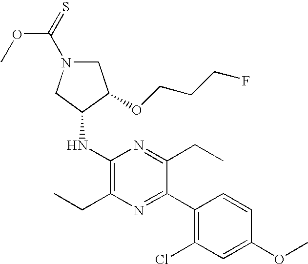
C1(NC2CN(C(OC)=S)CC2OCCCF)=C(CC)N=C(C2=C(Cl)C=C(OC)C=C2)C(CC)=N1
